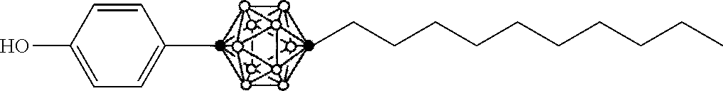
CC1=CC=C(O)C=C1.CCCCCCCCCCC
